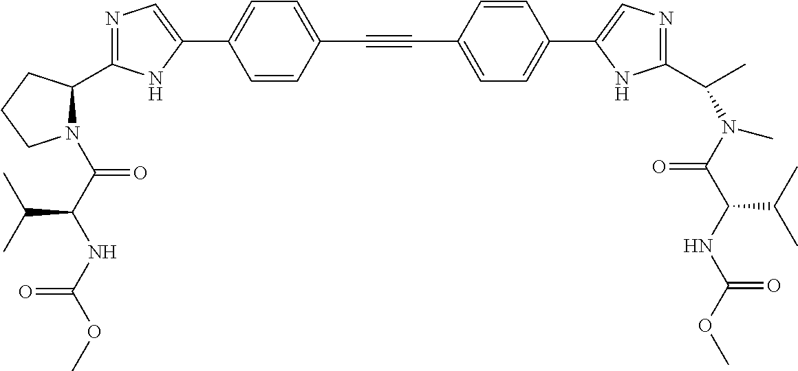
C1=C(C#CC2=CC=C(C3=CN=C(C4N(C(C(NC(OC)=O)C(C)C)=O)CCC4)N3)C=C2)C=CC(C2=CN=C(C(C)N(C(C(NC(=O)OC)C(C)C)=O)C)N2)=C1
